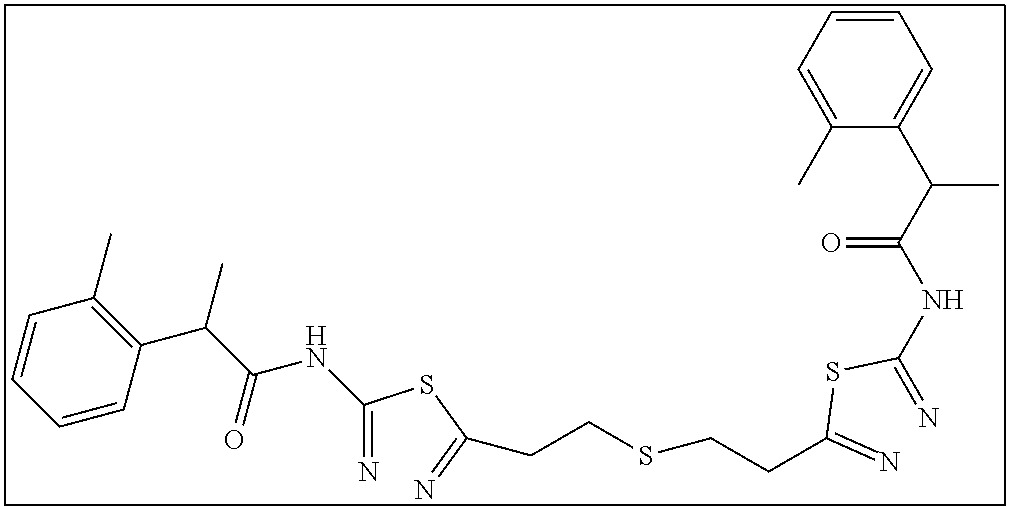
C(=N)(SC(=N)CCSCCC(=N)SC(=N)NC(C(C1=CC=CC=C1C)C)=O)NC(C(C1=C(C)C=CC=C1)C)=O
